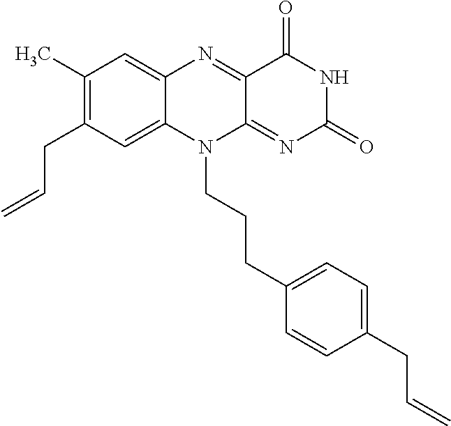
C1(C)=C(CC=C)C=C2N(CCCC3=CC=C(CC=C)C=C3)C3=NC(=O)NC(=O)C3=NC2=C1
